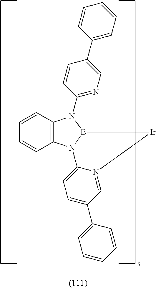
C12=C(N3B(N1C1=NC=C(C4=CC=CC=C4)C=C1)[Ir]N1=CC(C4=CC=CC=C4)=CC=C31)C=CC=C2
